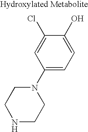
N1CCN(C2=CC=C(O)C(Cl)=C2)CC1
